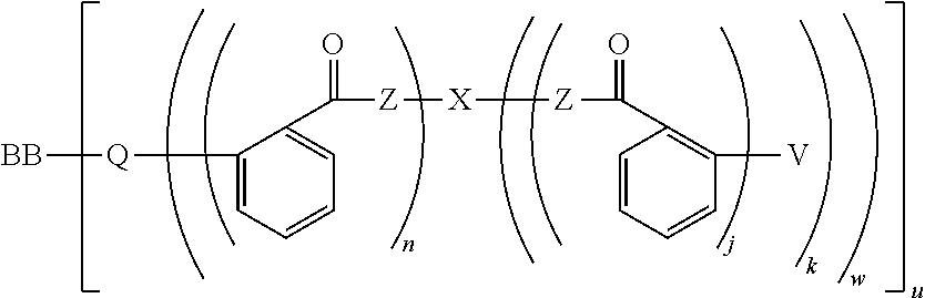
[Q](C1=CC=CC=C1C([Z][X][Z]C(=O)C1=C([V])C=CC=C1)=O)[BB]
